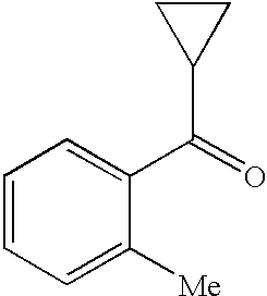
C1=CC=C([Me])C(C(=O)C2CC2)=C1
